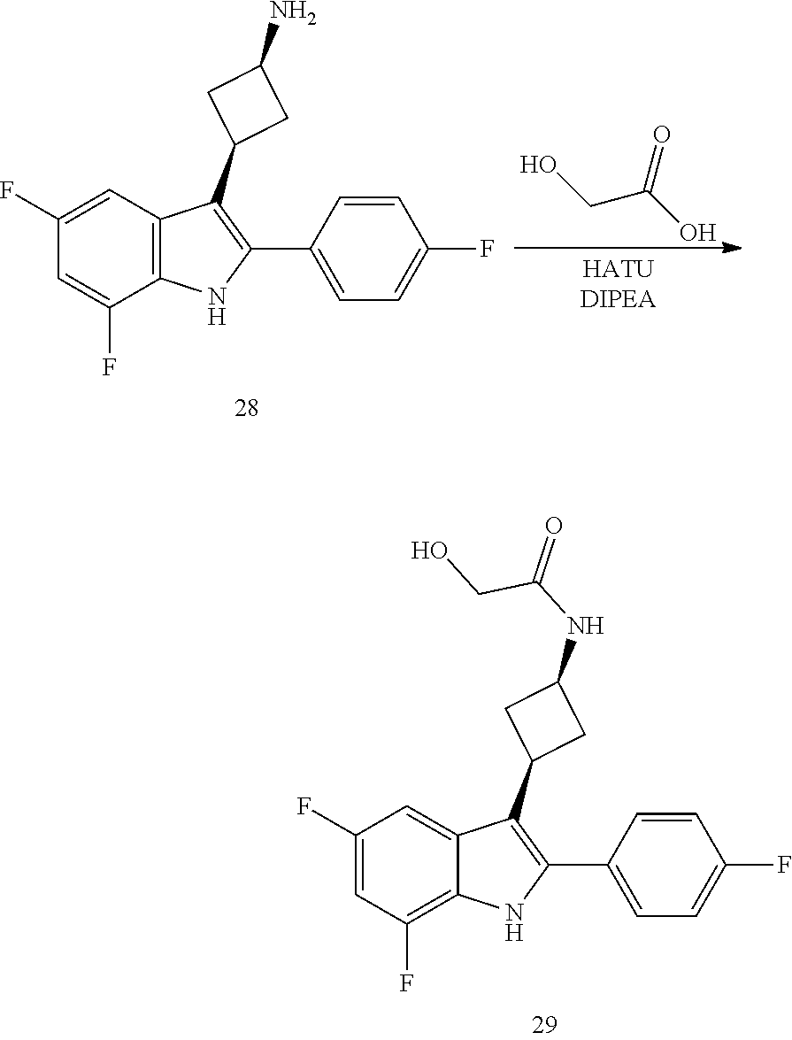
C1(F)=CC(F)=C2C(=C1)C(C1CC(NC(=O)CO)C1)=C(C1=CC=C(F)C=C1)N2.C1(F)=CC2=C(C(F)=C1)NC(C1=CC=C(F)C=C1)=C2C1CC(N)C1.C(C(O)=O)O
